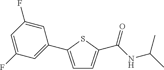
C1=C(C2=CC(F)=CC(F)=C2)SC(C(NC(C)C)=O)=C1
